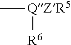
C[QZR5][R6]
